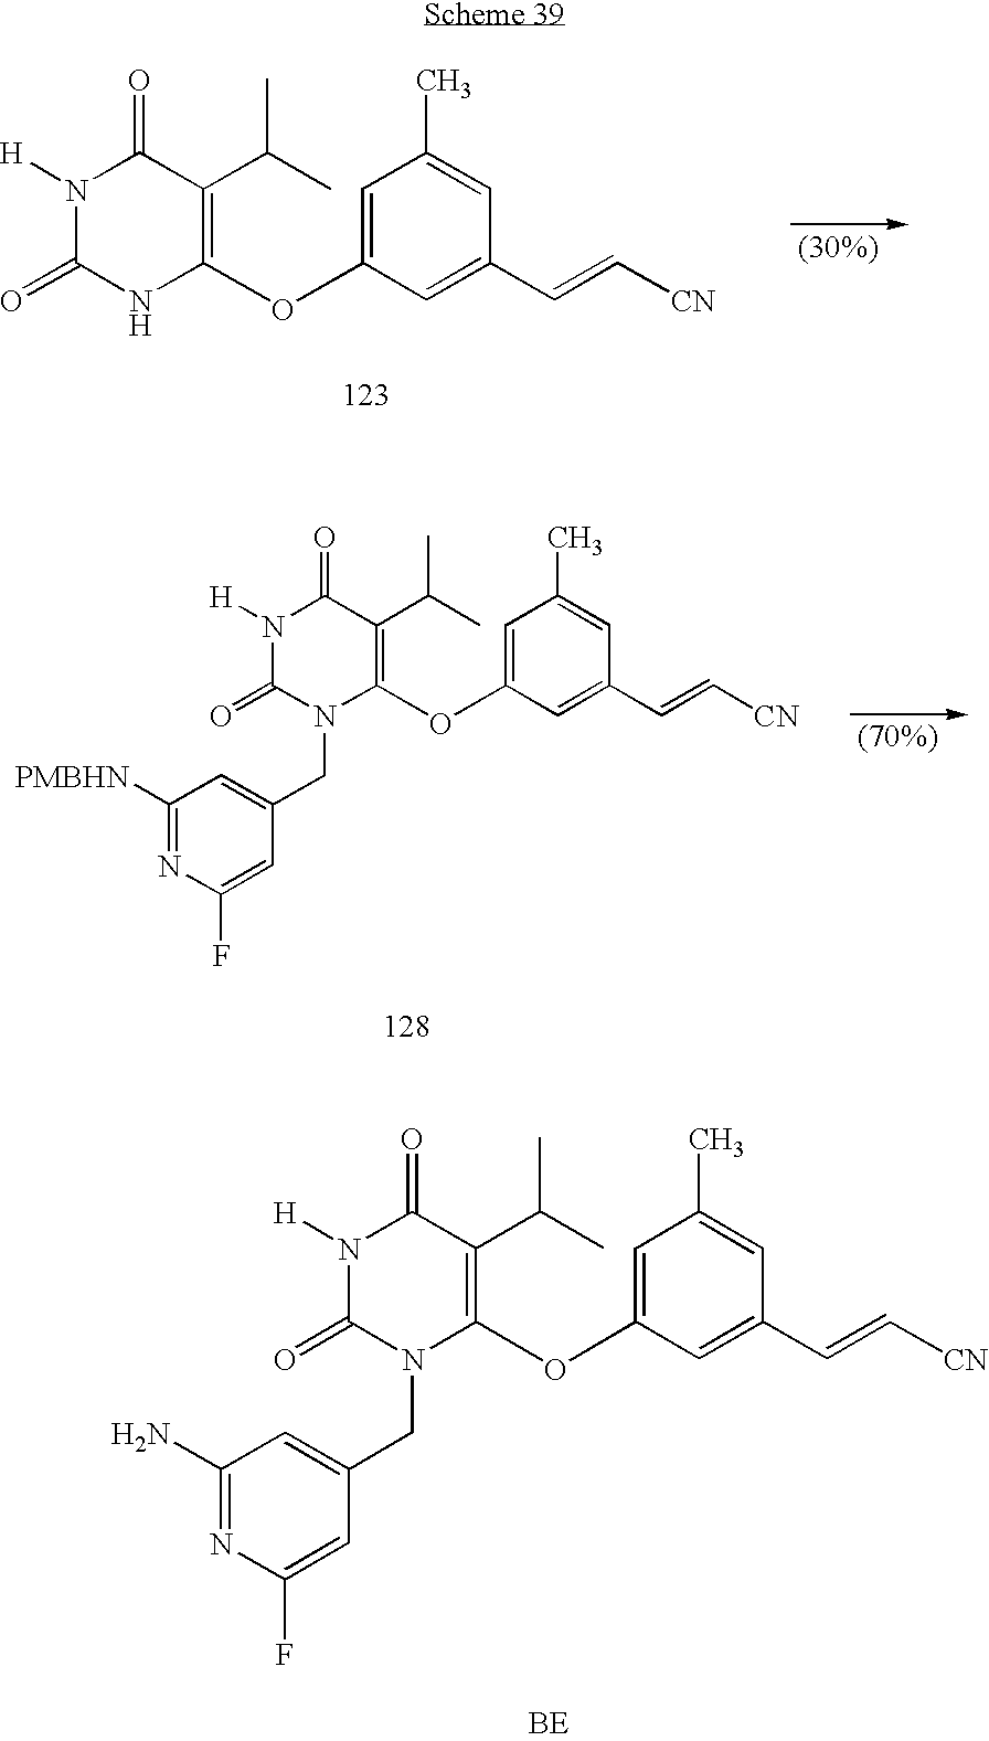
C1(C(C)C)=C(OC2=CC(C)=CC(C=C[CN])=C2)NC(=O)N([H])C1=O.C1(C(C)C)=C(OC2=CC(C)=CC(C=C[CN])=C2)N(CC2=CC([PMBHN])=NC(F)=C2)C(=O)N([H])C1=O.C1(C(C)C)=C(OC2=CC(C)=CC(C=C[CN])=C2)N(CC2=CC(N)=NC(F)=C2)C(=O)N([H])C1=O
